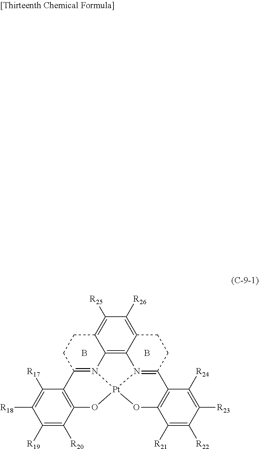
C12=C3C4=C([R26])C([R25])=C1CCC1=N2[Pt]2(N3=C(CC4)C3=C(O2)C([R21])=C([R22])C([R23])=C3[R24])OC2=C1C([R17])=C([R18])C([R19])=C2[R20].B.B
